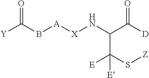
[Y]C(B[A][X]NC(C([E])(S[Z])[E])C(=O)[D])=O
